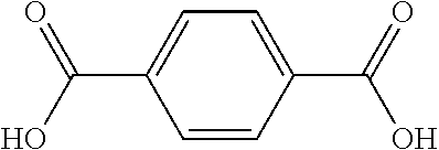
C1=CC(C(=O)O)=CC=C1C(O)=O
